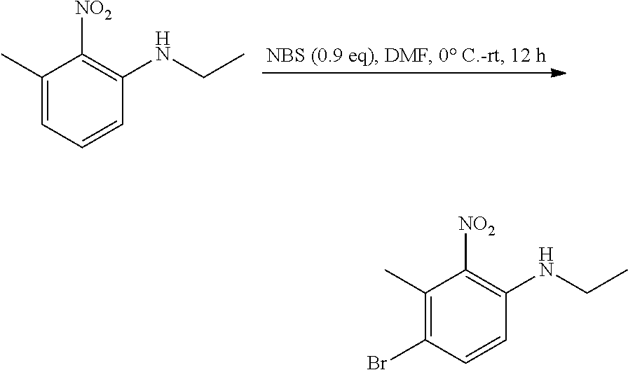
C1(C)=CC=CC(NCC)=C1[NO2].C1(C)=C(Br)C=CC(NCC)=C1[NO2]
